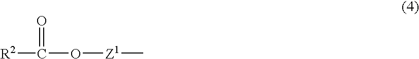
[R2]C(O[Z1]C)=O
